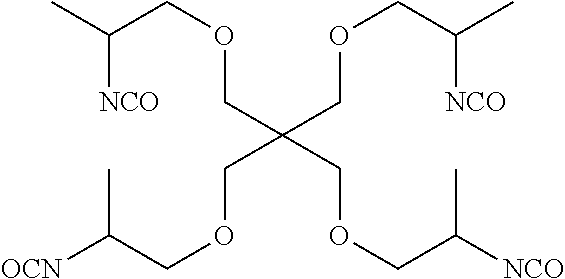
CC(COCC(COCC(C)[NCO])(COCC(C)[NCO])COCC(C)[OCN])[NCO]
